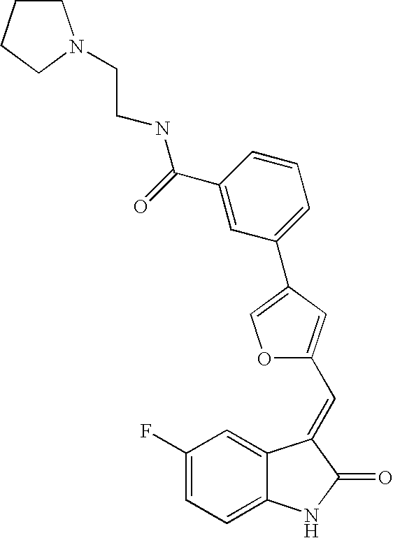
C1(F)=CC=C2C(=C1)C(=CC1=CC(C3=CC=CC(C(=O)NCCN4CCCC4)=C3)=CO1)C(=O)N2
